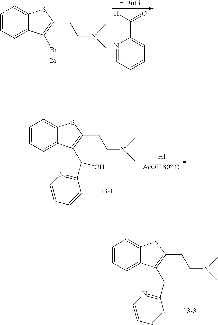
C1=CC=C2C(=C1)SC(CCN(C)C)=C2CC1=NC=CC=C1.N1=CC=CC=C1C(=O)[H].[n-BuLi].C1=CC=C2C(=C1)SC(CCN(C)C)=C2Br.I.C1=CC=C2C(=C1)SC(CCN(C)C)=C2C(O)C1=NC=CC=C1
